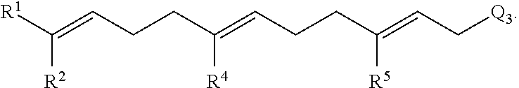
[R1]C(=CCCC(=CCCC(=CC[Q3])[R5])[R4])[R2]
